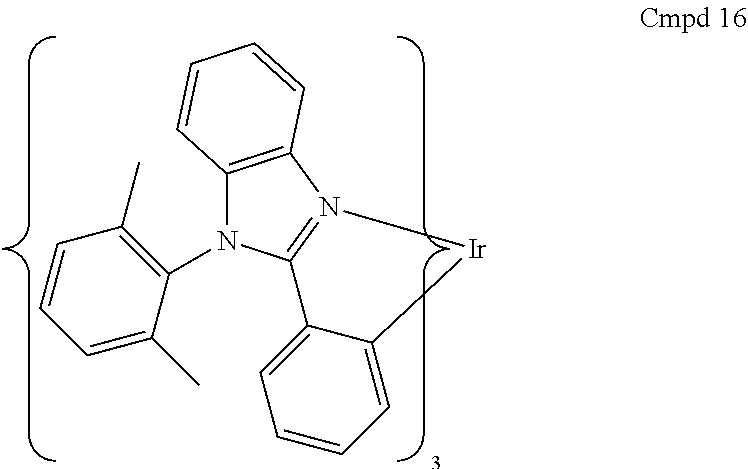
C1=C(C)C(N2C3=C(N4=C2C2=CC=CC=C2[Ir]4)C=CC=C3)=C(C)C=C1
